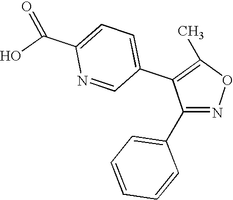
N1=C(C2=CC=CC=C2)C(C2=CC=C(C(O)=O)N=C2)=C(C)O1
